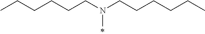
C(CCCCC)N(CCCCCC)C
